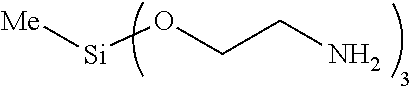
O(CCN)[Si][Me]
